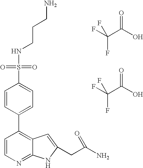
C1=CN=C2C(=C1C1=CC=C(S(=O)(NCCCN)=O)C=C1)C=C(CC(N)=O)N2.FC(C(O)=O)(F)F.FC(C(O)=O)(F)F
